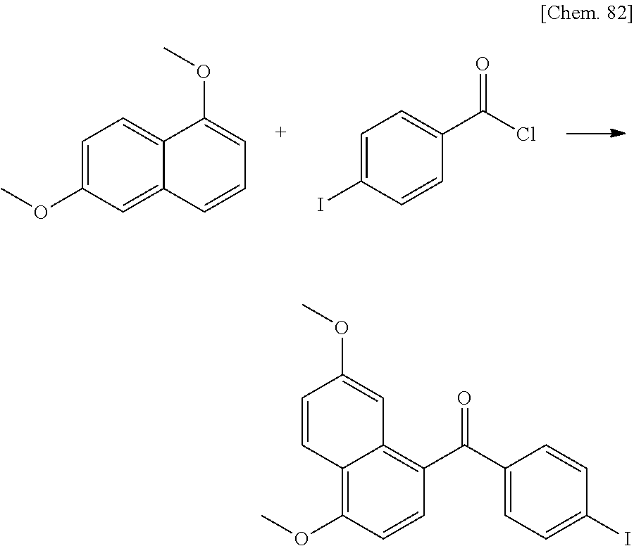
C1=C(OC)C=C2C(=C1)C(OC)=CC=C2.C1=C(I)C=CC(C(Cl)=O)=C1.C12=C(OC)C=CC(C(C3=CC=C(I)C=C3)=O)=C1C=C(OC)C=C2
